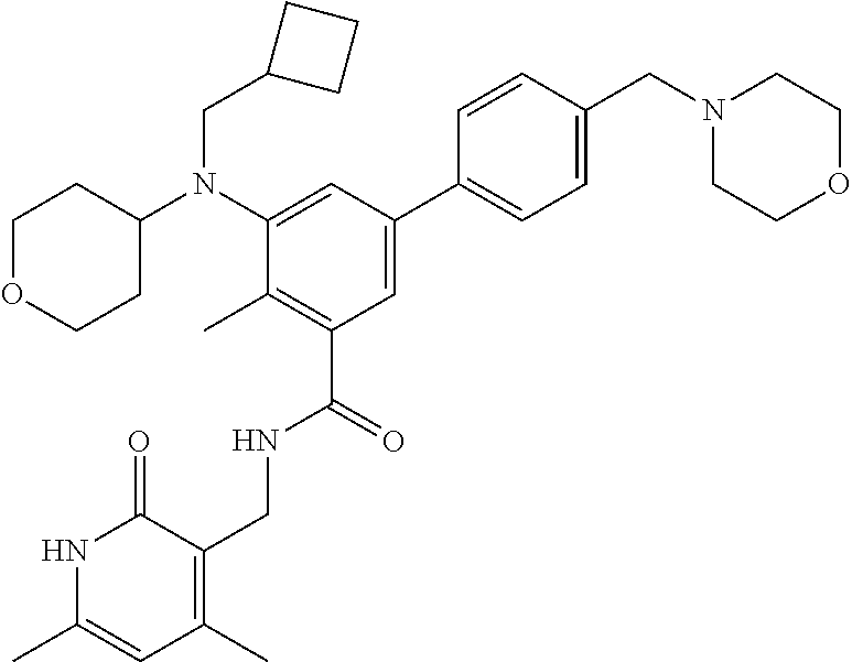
C1OCCC(N(C2=CC(C3=CC=C(CN4CCOCC4)C=C3)=CC(C(NCC3=C(C)C=C(C)NC3=O)=O)=C2C)CC2CCC2)C1
